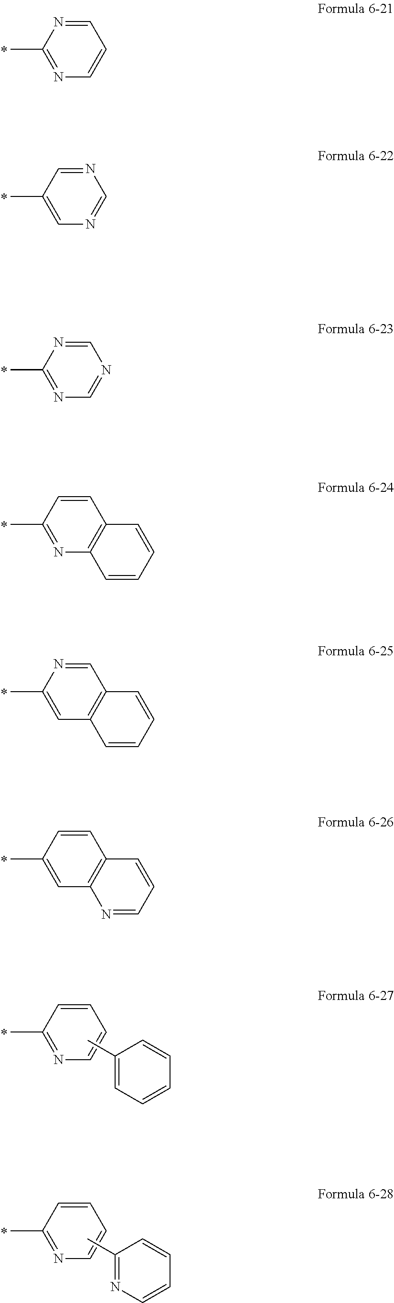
C1=CC=NC(C)=N1.N1=CN=CC(C)=C1.C1=NC=NC(C)=N1.C12=C(C=CC(C)=N1)C=CC=C2.C12=C(C=NC(C)=C1)C=CC=C2.C12=C(C=CC(C)=C1)C=CC=N2.C1=CC=CC(C)=N1.C1(C)=CC=CC=C1.C1=CC=CC(C)=N1.C1(C)=NC=CC=C1
